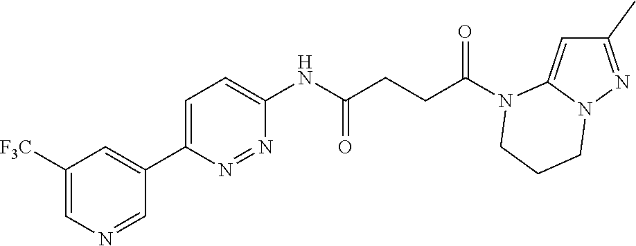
C1(C)=NN2C(=C1)N(C(CCC(NC1=CC=C(C3=CC([F3C])=CN=C3)N=N1)=O)=O)CCC2
